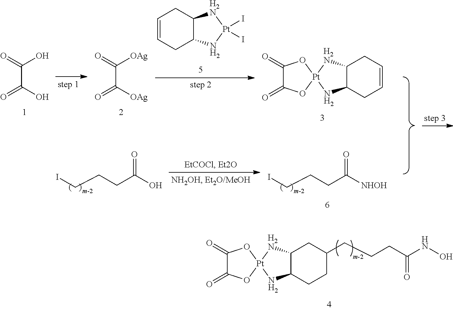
C1(=O)C(=O)O[Pt]2(O1)NC1C([H2N]2)CC(CCCC(NO)=O)CC1.O=C(O)C(O)=O.O=C([OAg])C([OAg])=O.C1=CCC2C(C1)[H2N][Pt](I)(I)N2.C1(=O)C(=O)O[Pt]2(O1)NC1C([H2N]2)CC=CC1.ICCCC(O)=O.ICCCC([NHOH])=O
